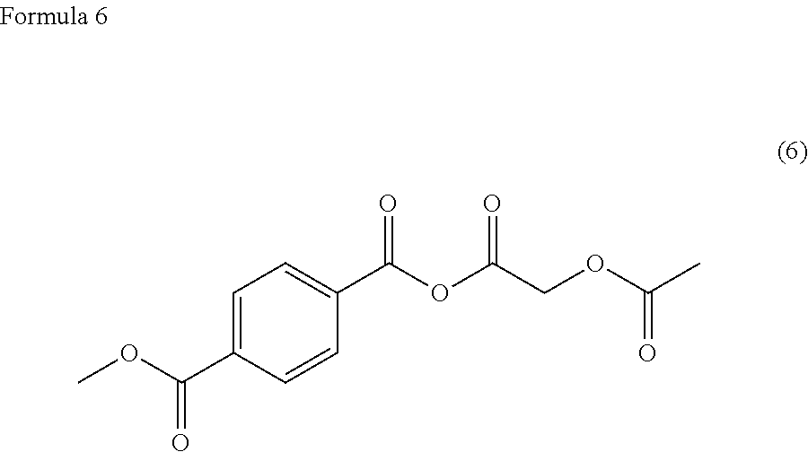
C1=C(C(OC)=O)C=CC(C(OC(COC(C)=O)=O)=O)=C1
